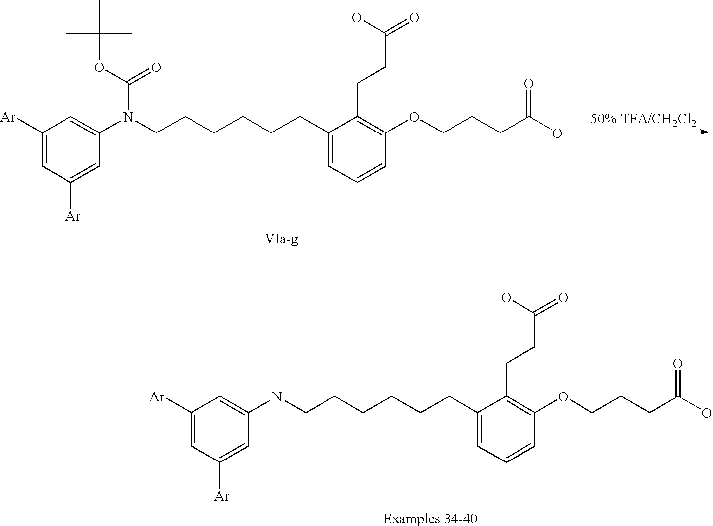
C1([Ar])=CC([Ar])=CC(N(C(=O)OC(C)(C)C)CCCCCCC2=CC=CC(OCCCC(O)=O)=C2CCC(=O)O)=C1.[VIa-g].C1([Ar])=CC([Ar])=CC(NCCCCCCC2=CC=CC(OCCCC(O)=O)=C2CCC(=O)O)=C1.[Examples 34-40]
